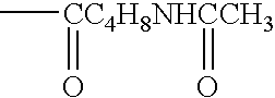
C[CC4H8NHCCH3](=O)=O
